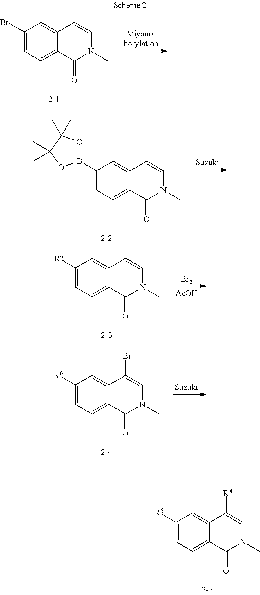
C1(Br)=CC=C2C(=C1)C=CN(C)C2=O.C1(B2OC(C)(C)C(C)(C)O2)=CC=C2C(=C1)C=CN(C)C2=O.C1([R6])=CC=C2C(=C1)C=CN(C)C2=O.[Br2].[AcOH].C1([R6])=CC=C2C(=C1)C(Br)=CN(C)C2=O.C1([R6])=CC=C2C(=C1)C([RA])=CN(C)C2=O
